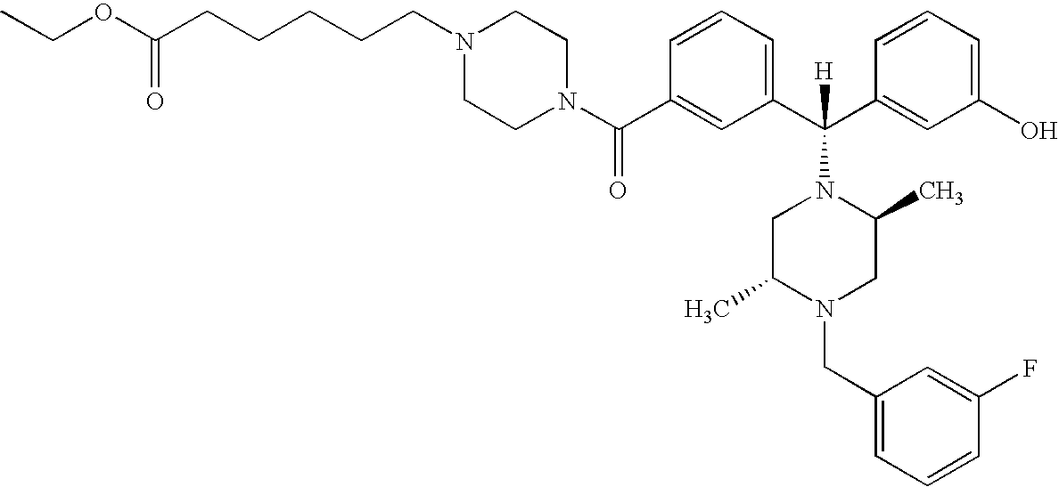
C1(C(N2CCN(CCCCCC(OCC)=O)CC2)=O)=CC(C(C2=CC(O)=CC=C2)([H])N2CC(C)N(CC3=CC=CC(F)=C3)CC2C)=CC=C1
